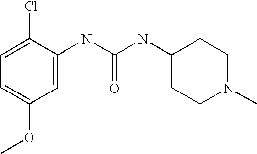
C1=C(NC(NC2CCN(C)CC2)=O)C(Cl)=CC=C1OC
